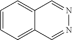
C1=CC=C2C(=C1)C=NN=C2
